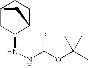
C12CC(NNC(OC(C)(C)C)=O)C(CC1)C2
